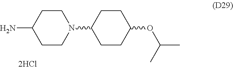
C1CC(N)CCN1C1CCC(OC(C)C)CC1
